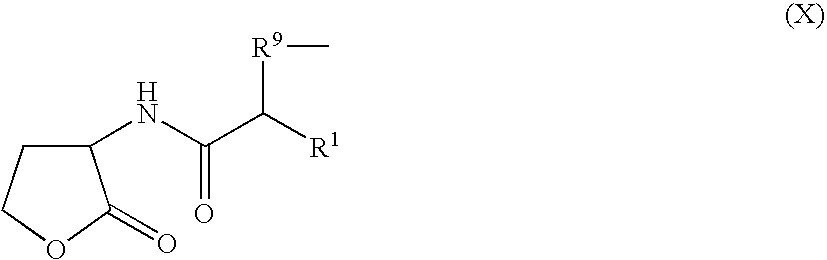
C1(NC(C([R1])[R9]C)=O)CCOC1=O
